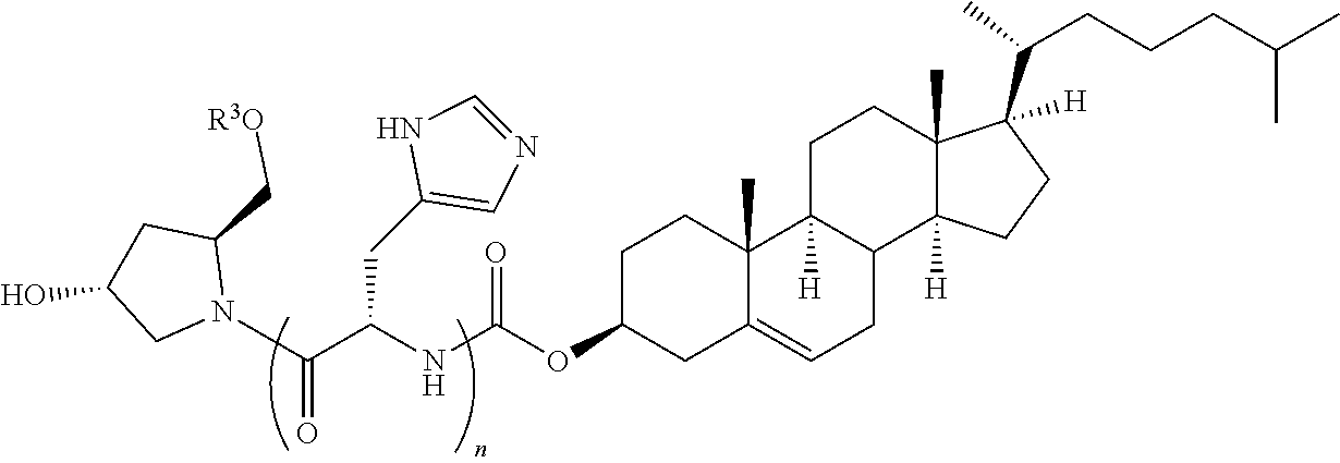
N1(C(C(NC(OC2CC3=CCC4C([H])(C3(C)CC2)CCC2(C)C4([H])CCC2(C(CCCC(C)C)C)[H])=O)CC2=CN=CN2)=O)C(C[R3O])CC(O)C1
